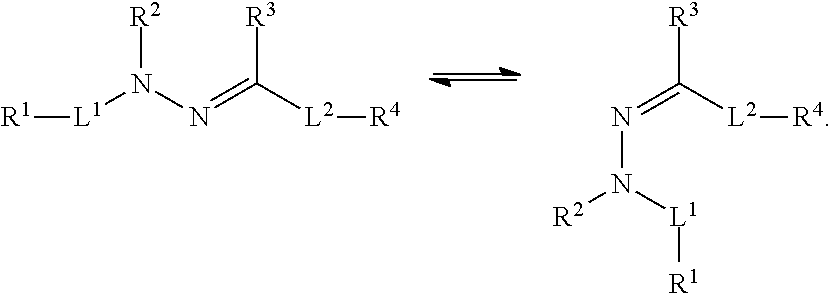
[L1](N(N=C([L2][R4])[R3])[R2])[R1].N(=C([L2][R4])[R3])N([L1][R1])[R2]
